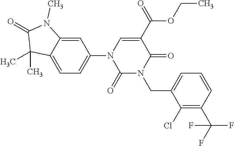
C1=C2C(=CC(N3C(=O)N(CC4=CC=CC(C(F)(F)F)=C4Cl)C(=O)C(C(OCC)=O)=C3)=C1)N(C)C(=O)C2(C)C
